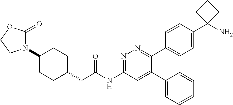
C1(N2CCOC2=O)CCC(CC(NC2=NN=C(C3=CC=C(C4(N)CCC4)C=C3)C(C3=CC=CC=C3)=C2)=O)CC1
